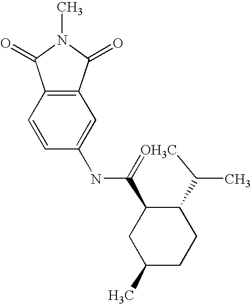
C12=C(C=C(NC3=[OH3C]C(C)C4C3CC(C)CC4)C=C1)C(=O)N(C)C2=O
